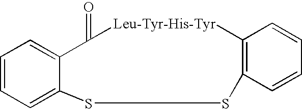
C1=CC=C2C(=C1)C(=O)[Leu-Tyr-His-Tyr]C1=C(C=CC=C1)SS2
